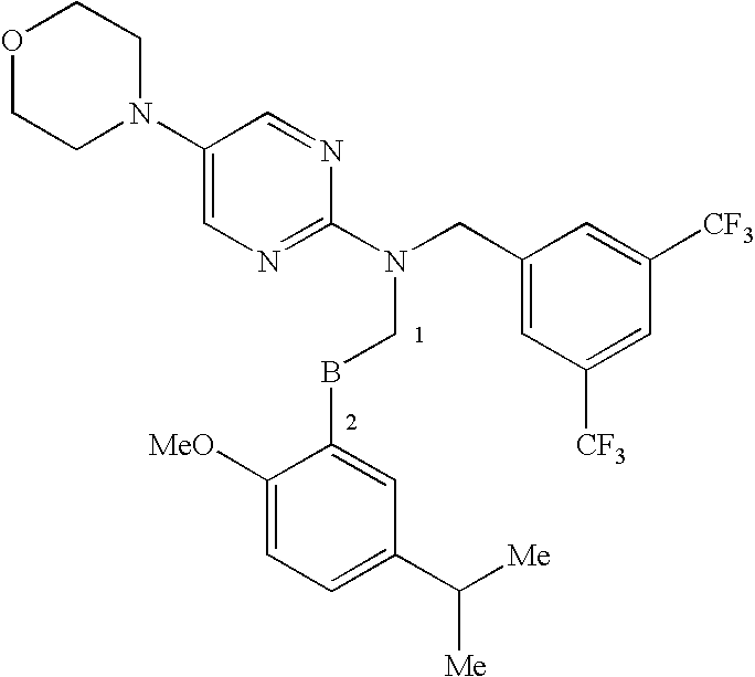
O1CCN(C2=CN=C(N(CC3=CC([CF3])=CC([CF3])=C3)CBC3=CC(C([Me])[Me])=CC=C3[MeO])N=C2)CC1
